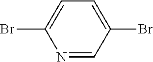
N1=CC(Br)=CC=C1Br
